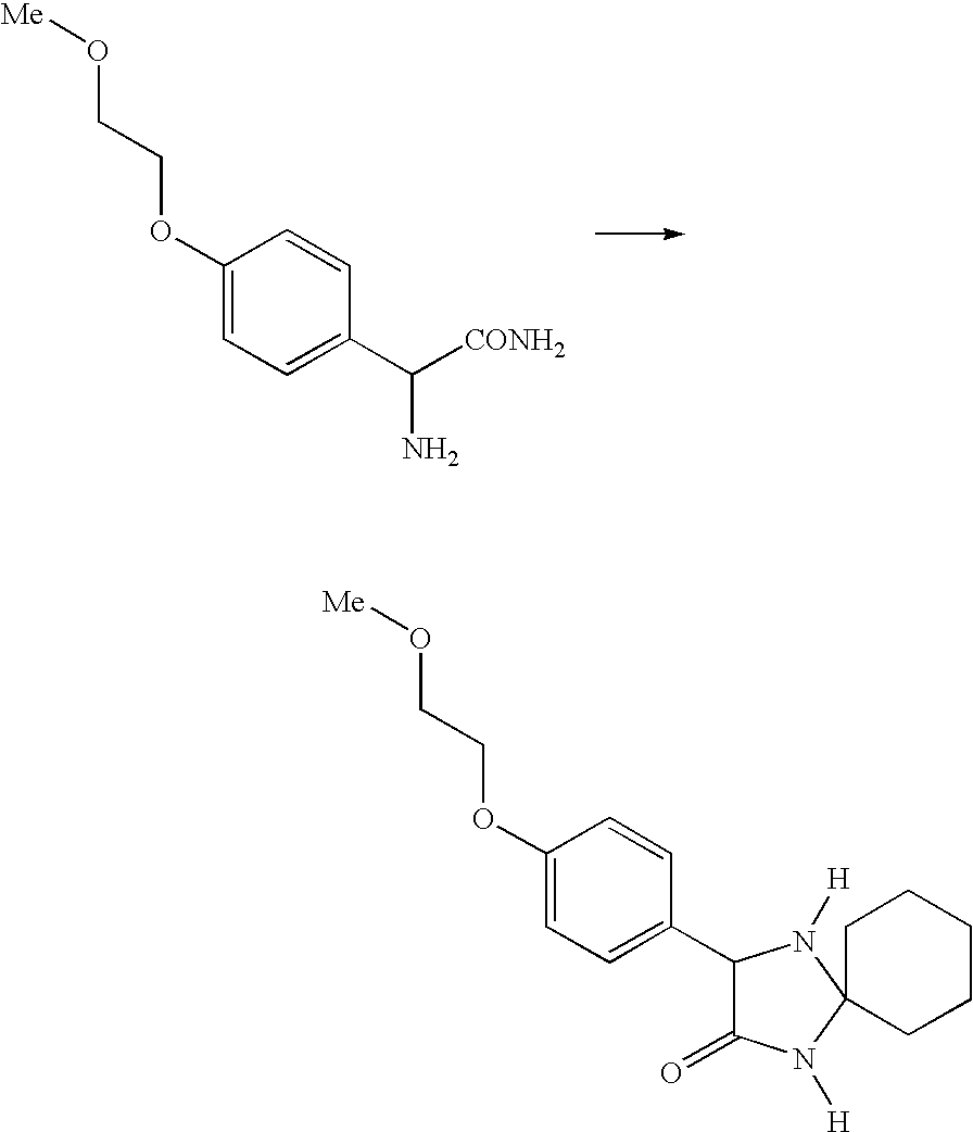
C1(OCCO[Me])=CC=C(C([CONH2])N)C=C1.C1(OCCO[Me])=CC=C(C2C(=O)N([H])C3(N2[H])CCCCC3)C=C1
